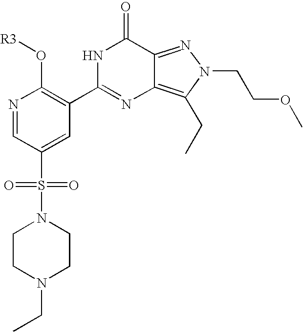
N1=CC(S(=O)(=O)N2CCN(CC)CC2)=CC(C2=NC3=C(CC)N(CCOC)N=C3C(=O)N2)=C1O[R3]
